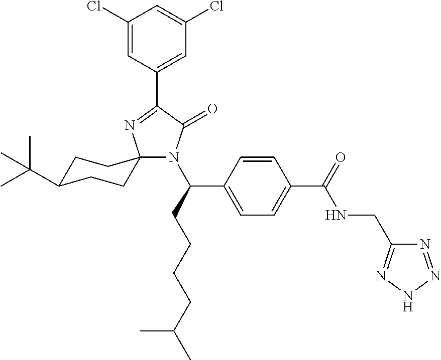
N1(C(CCCCC(C)C)C2=CC=C(C(=O)NCC3=NNN=N3)C=C2)C(=O)C(C2=CC(Cl)=CC(Cl)=C2)=NC12CCC(C(C)(C)C)CC2
